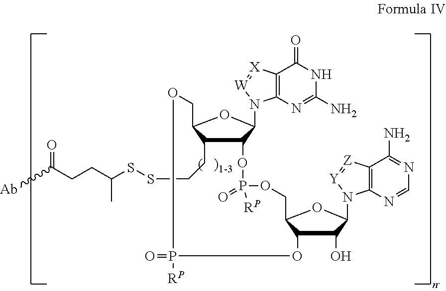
C(CC(SSCCC1C2C(N3C4=C(C(=O)NC(N)=N4)[X]=[W]3)OC1COP(=O)([RP])OC1C(O)C(N3C4=C(C(N)=NC=N4)[Z]=[Y]3)OC1COP(=O)([RP])O2)C)C([Ab])=O
